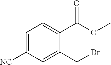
C1=C([NC])C=C(CBr)C(C(OC)=O)=C1
